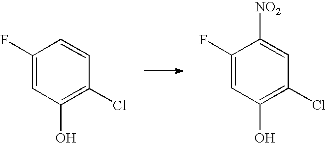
C1(F)=CC(O)=C(Cl)C=C1.C1(F)=CC(O)=C(Cl)C=C1[NO2]
